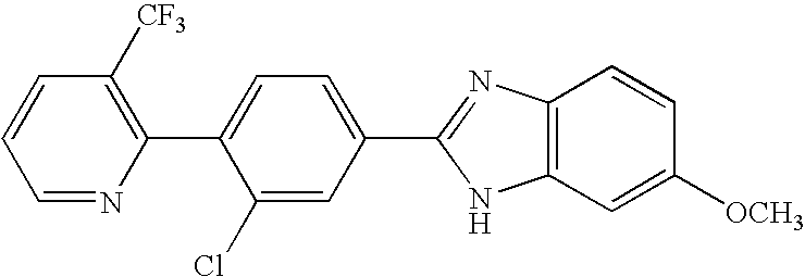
C1=NC(C2=CC=C(C3=NC4=C(C=C([OCH3])C=C4)N3)C=C2Cl)=C([CF3])C=C1
